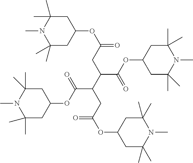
C1C(C)(C)N(C)C(C)(C)CC1OC(CC(C(C(OC1CC(C)(C)N(C)C(C)(C)C1)=O)CC(OC1CC(C)(C)N(C)C(C)(C)C1)=O)C(=O)OC1CC(C)(C)N(C)C(C)(C)C1)=O
